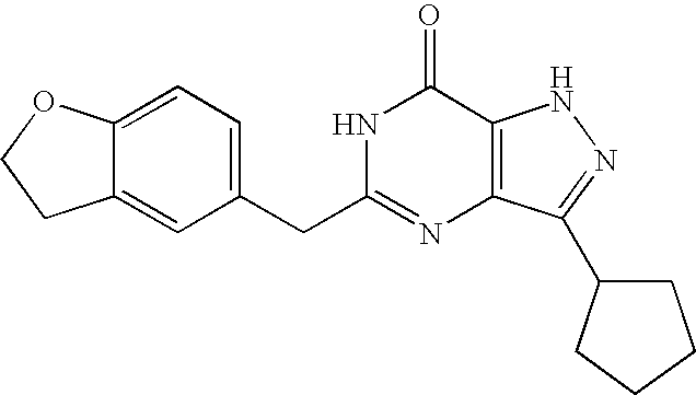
C1=C(CC2=NC3=C(C(=O)N2)NN=C3C2CCCC2)C=C2C(=C1)OCC2
